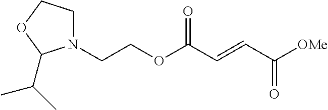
N1(CCOC(C=CC([OMe])=O)=O)CCOC1C(C)C
